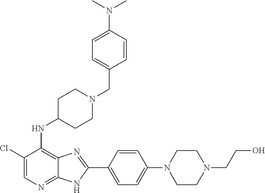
C1(Cl)=CN=C2C(=C1NC1CCN(CC3=CC=C(N(C)C)C=C3)CC1)N=C(C1=CC=C(N3CCN(CCO)CC3)C=C1)N2
